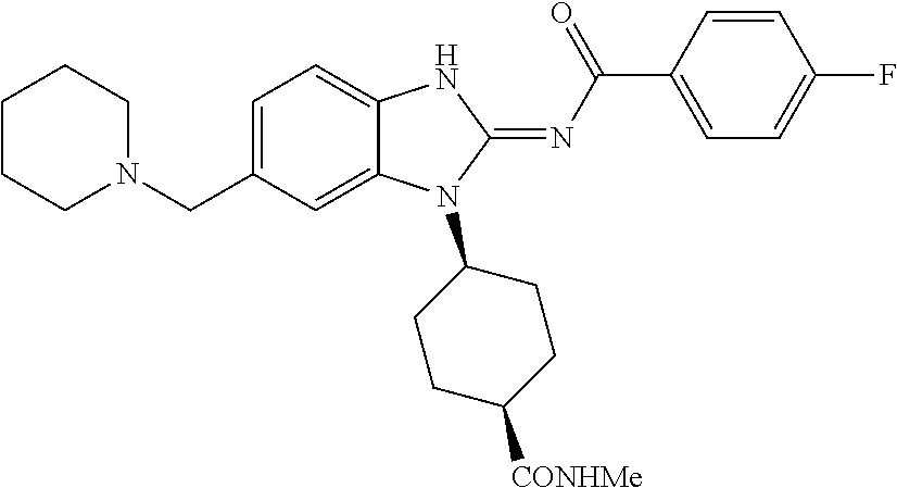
C1=C(CN2CCCCC2)C=C2C(=C1)NC(=NC(C1=CC=C(F)C=C1)=O)N2C1CCC([CONHMe])CC1
